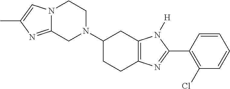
C1(N2CCN3C(=NC(C)=C3)C2)CCC2=C(C1)N([H])C(C1=C(Cl)C=CC=C1)=N2
